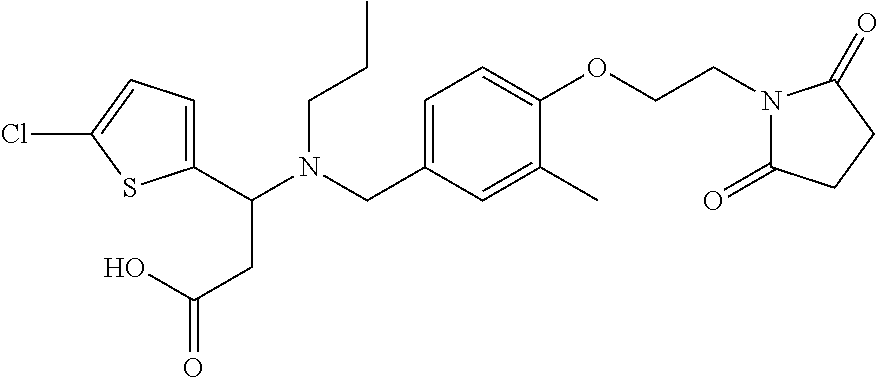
C1(C(N(CC2=CC=C(OCCN3C(=O)CCC3=O)C(C)=C2)CCC)CC(O)=O)=CC=C(Cl)S1
